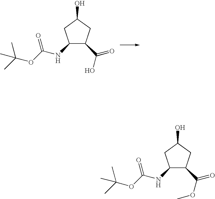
C1(NC(OC(C)(C)C)=O)CC(O)CC1C(O)=O.C1(NC(OC(C)(C)C)=O)CC(O)CC1C(OC)=O
